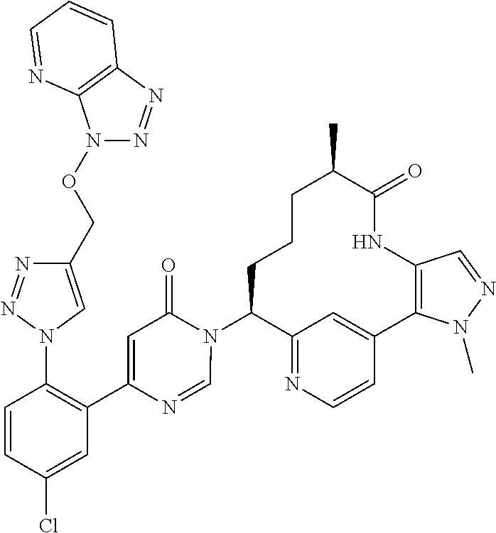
C12=NC=CC(=C1)C1=C(NC(=O)C(C)CCCC2N2C(=O)C=C(C3=C(N4C=C(CON5N=NC6=C5N=CC=C6)N=N4)C=CC(Cl)=C3)N=C2)C=NN1C
